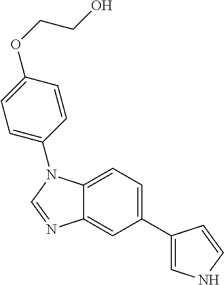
C1(C2=CNC=C2)=CC=C2C(=C1)N=CN2C1=CC=C(OCCO)C=C1
